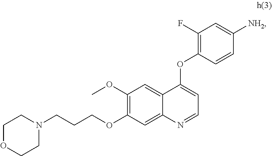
C1OCCN(CCCOC2=C(OC)C=C3C(=C2)N=CC=C3OC2=C(F)C=C([NH2])C=C2)C1
